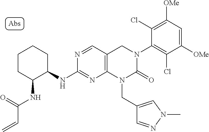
N(C(=O)C=C)C1CCCCC1NC1=NC2=C(C=N1)CN(C1=C(Cl)C([OMe])=CC([OMe])=C1Cl)C(=O)N2CC1=CN(C)N=C1
